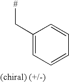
C(C1=CC=CC=C1)[#]
